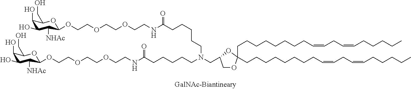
C1(O)C(O)C([NHAc])C(OCCOCCOCCNC(CCCCCN(CC2COC(CCCCCCCCC=CCC=CCCCCC)(CCCCCCCCC=CCC=CCCCCC)O2)CCCCCC(NCCOCCOCCOC2C([NHAc])C(O)C(O)C(CO)O2)=O)=O)OC1CO
